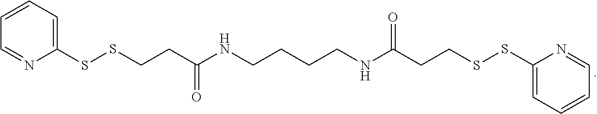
S(CCC(NCCCCNC(CCSSC1=CC=CC=N1)=O)=O)SC1=CC=CC=N1
